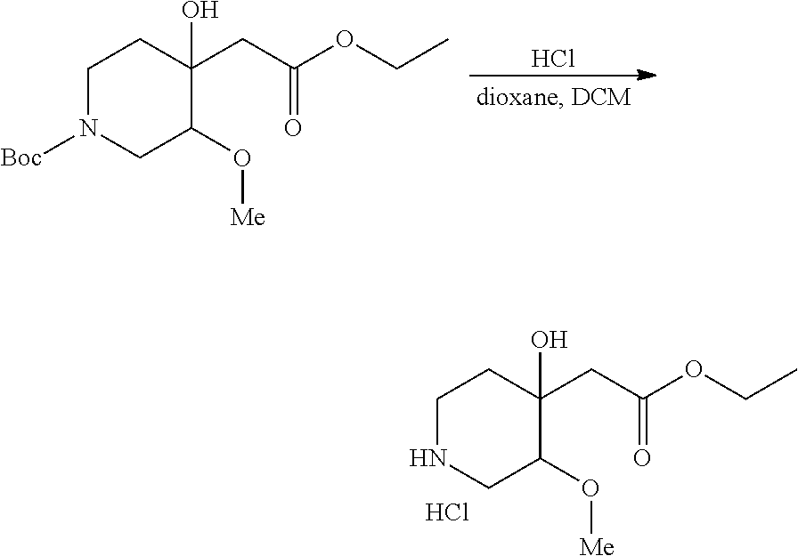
Cl.C1N([Boc])CC(O[Me])C(CC(OCC)=O)(O)C1.C1NCC(O[Me])C(CC(OCC)=O)(O)C1.Cl
